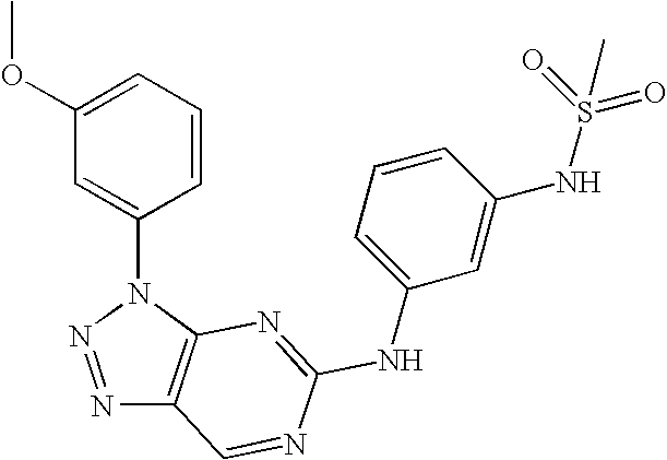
N1=NN(C2=CC(OC)=CC=C2)C2=C1C=NC(NC1=CC=CC(NS(=O)(=O)C)=C1)=N2
